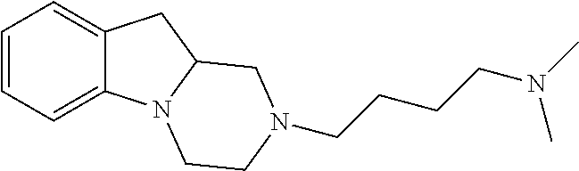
C1=CC=C2C(=C1)CC1N2CCN(CCCCN(C)C)C1
